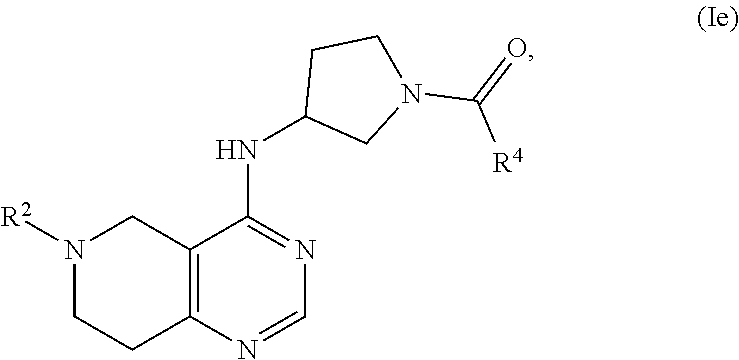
C12=C(N=CN=C1NC1CN(C(=O)[R4])CC1)CCN([R2])C2
